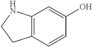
C12=C(C=CC(O)=C1)CCN2
